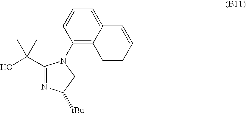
C1(C(O)(C)C)=NC([tBu])CN1C1=C2C(=CC=C1)C=CC=C2
